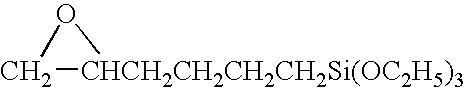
O1C[CHCH2CH2CH2CH2Si(OC2H5)3]1
